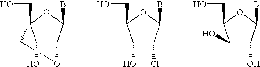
C1C2(CO)C(O)C(C(B)O2)O1.C1(O)C(Cl)C(B)OC1CO.C1(O)C(O)C(B)OC1CO
